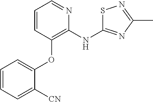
C1=CC=C([CN])C(OC2=C(NC3=NC(C)=NS3)N=CC=C2)=C1
